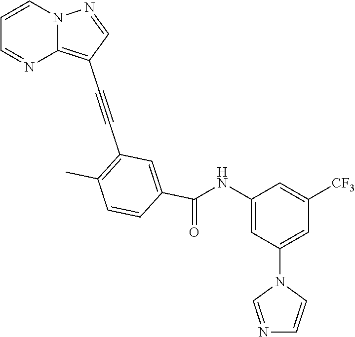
C12=C(C#CC3=C(C)C=CC(C(NC4=CC(N5C=NC=C5)=CC([CF3])=C4)=O)=C3)C=NN1C=CC=N2
